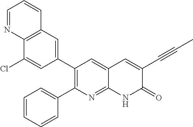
C12=C(C=C(C3=C(C4=CC=CC=C4)N=C4C(=C3)C=C(C#CC)C(=O)N4)C=C1Cl)C=CC=N2
